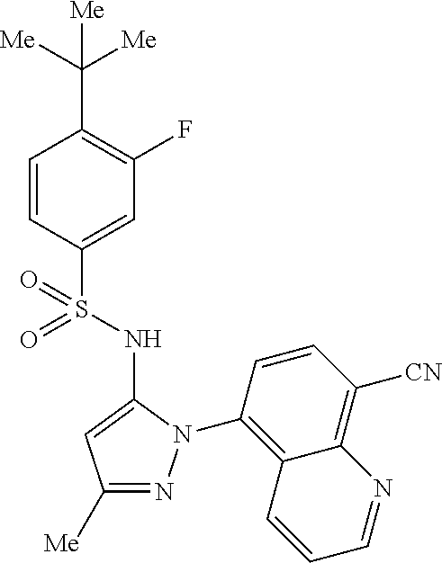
C1(C([Me])([Me])[Me])=C(F)C=C(S(=O)(=O)NC2=CC([Me])=NN2C2=C3C(=C([CN])C=C2)N=CC=C3)C=C1
